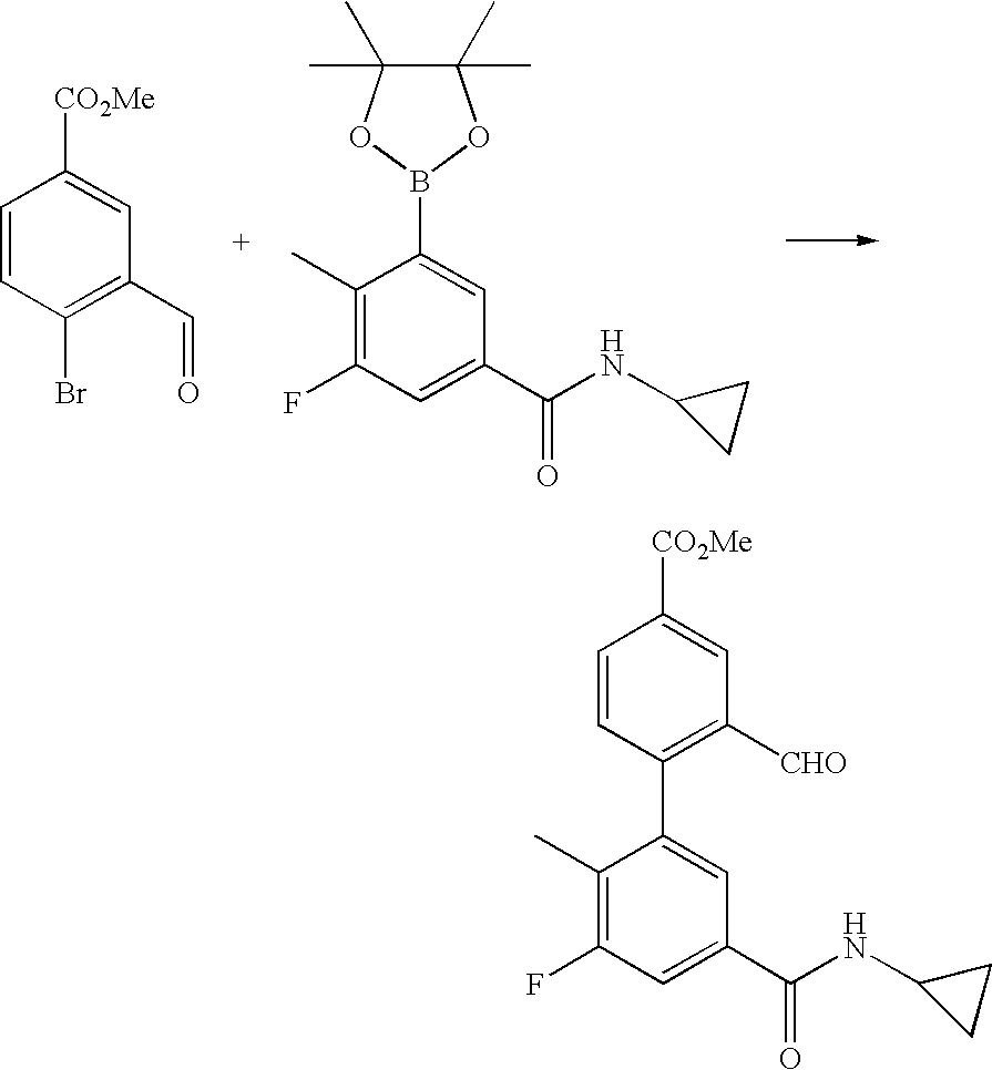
C1=CC(Br)=C(C=O)C=C1[CO2Me].C1(C)=C(F)C=C(C(=O)NC2CC2)C=C1B1OC(C)(C)C(C)(C)O1.C1(C)=C(F)C=C(C(=O)NC2CC2)C=C1C1=C([CHO])C=C([CO2Me])C=C1
